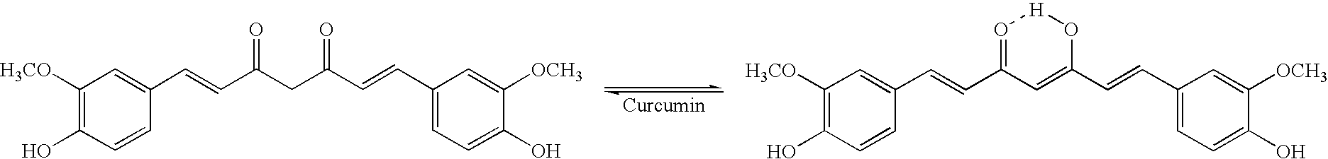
C1([H3CO])=C(O)C=CC(C=CC(CC(C=CC2=CC=C(O)C([OCH3])=C2)=O)=O)=C1.C1([H3CO])=C(O)C=CC(C=CC2=O[H]OC(C=CC3=CC=C(O)C([OCH3])=C3)=C2)=C1
